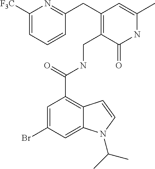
N1C(C)=CC(CC2=NC([F3C])=CC=C2)=C(CNC(C2=C3C(=CC(Br)=C2)N(C(C)C)C=C3)=O)C1=O
